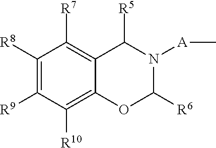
C1([R8])=C([R9])C([R10])=C2C(=C1[R7])C([R5])N([A]C)C([R6])O2
